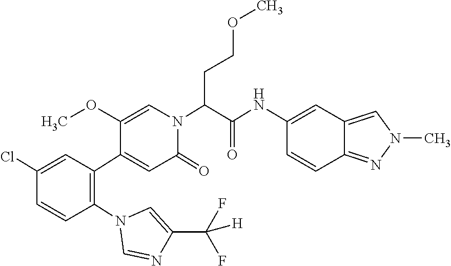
C1(Cl)=CC(C2=CC(=O)N(C(C(NC3=CC4=CN(C)N=C4C=C3)=O)CCOC)C=C2OC)=C(N2C=NC(C(F)(F)[H])=C2)C=C1
